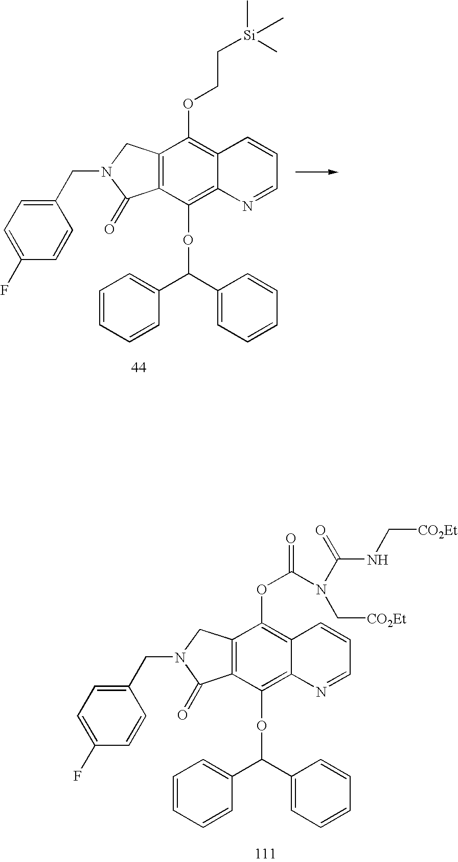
C12=C(CN(CC3=CC=C(F)C=C3)C1=O)C(OCC[Si](C)(C)C)=C1C(=C2OC(C2=CC=CC=C2)C2=CC=CC=C2)N=CC=C1.C12=C(CN(CC3=CC=C(F)C=C3)C1=O)C(OC(N(C[CO2Et])C(NC[CO2Et])=O)=O)=C1C(=C2OC(C2=CC=CC=C2)C2=CC=CC=C2)N=CC=C1
